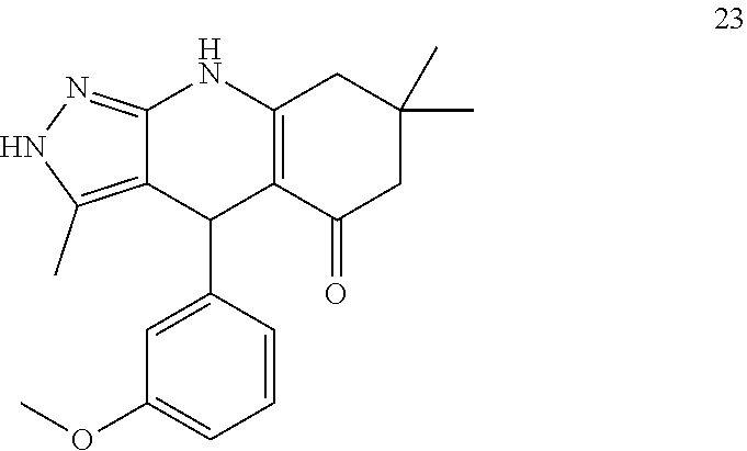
C1(C)(C)CC(=O)C2=C(C1)NC1=NNC(C)=C1C2C1=CC(OC)=CC=C1
